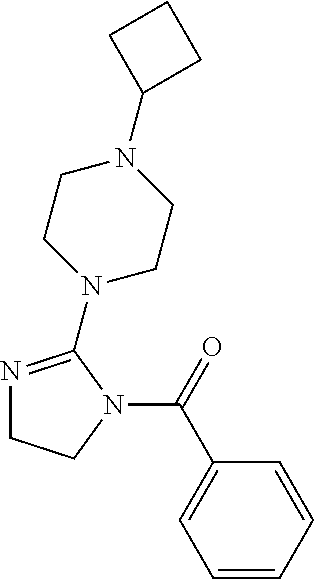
C1=CC=CC(C(N2CCN=C2N2CCN(C3CCC3)CC2)=O)=C1
